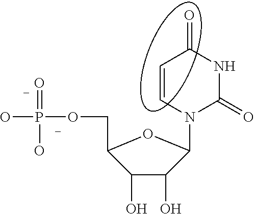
N1(C2OC(COP(O)(O)=O)C(O)C2O)C(=O)NC(=O)C=C1
